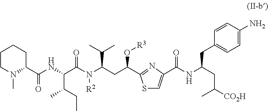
C1CN(C)C(C(NC(C(N(C(CC(C2=NC(C(NC(CC3=CC=C(N)C=C3)CC(C)[CO2H])=O)=CS2)O[R3])C(C)C)[R2])=O)C(CC)C)=O)CC1
